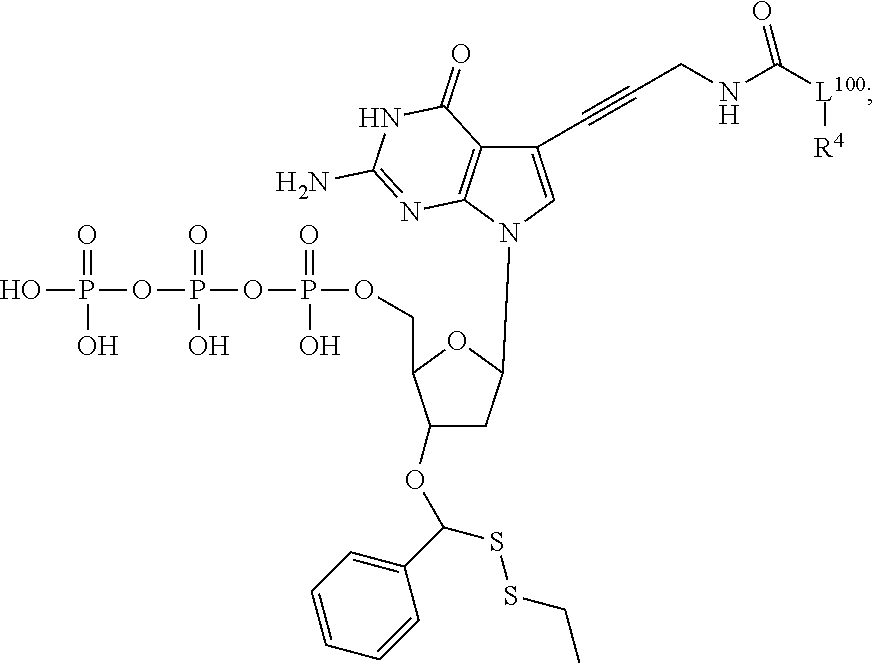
C1(OC(C2=CC=CC=C2)SSCC)CC(N2C=C(C#CCNC([L100][R4])=O)C3=C2N=C(N)NC3=O)OC1COP(OP(OP(O)(=O)O)(=O)O)(=O)O
